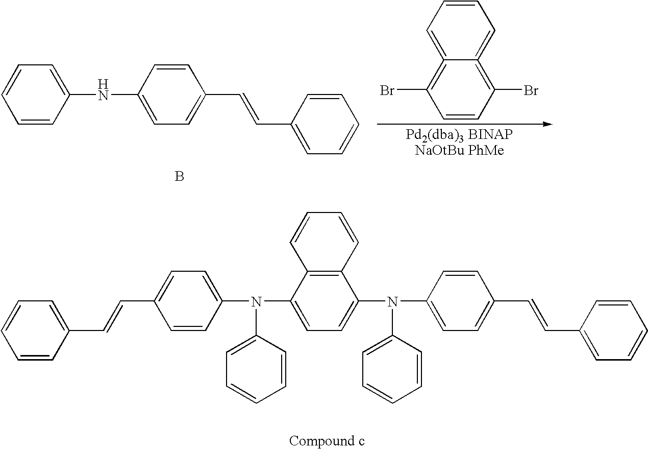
C1=CC(NC2=CC=C(C=CC3=CC=CC=C3)C=C2)=CC=C1.B.C1=CC(Br)=C2=CC=CC=C2=C1Br.C1=CC(C=CC2=CC=C(N(C3=CC=C(N(C4=CC=C(C=CC5=CC=CC=C5)C=C4)C4=CC=CC=C4)C4=C3C=CC=C4)C3=CC=CC=C3)C=C2)=CC=C1
